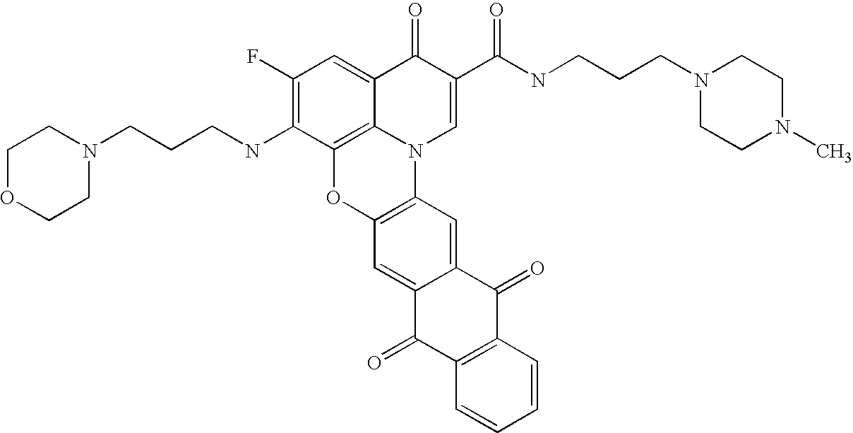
C1(F)=C(NCCCN2CCOCC2)C2=C3C(=C1)C(=O)C(C(NCCCN1CCN(C)CC1)=O)=CN3C1=C(O2)C=C2C(=C1)C(=O)C1=C(C2=O)C=CC=C1
